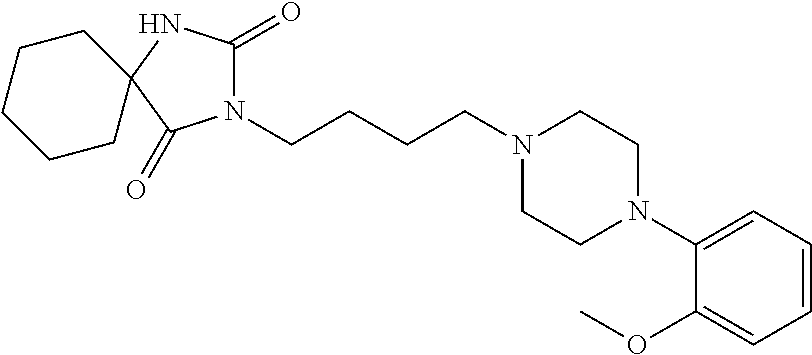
C(N1CCN(C2=CC=CC=C2OC)CC1)CCCN1C(=O)NC2(C1=O)CCCCC2
